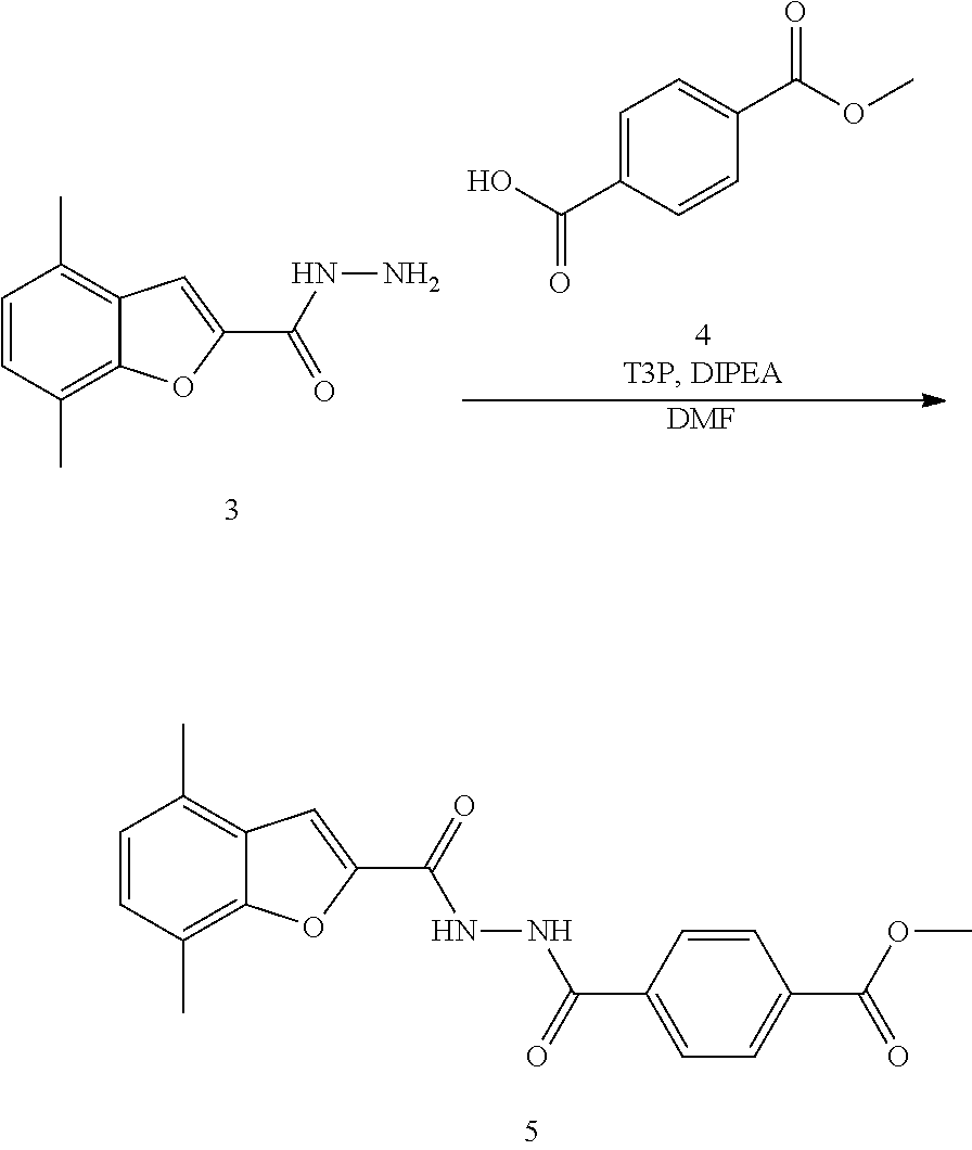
OC(C1=CC=C(C(OC)=O)C=C1)=O.C1=CC(C)=C2C(=C1C)C=C(C(NN)=O)O2.[DMF].C1=CC(C)=C2C(=C1C)C=C(C(=O)NNC(C1=CC=C(C(OC)=O)C=C1)=O)O2
